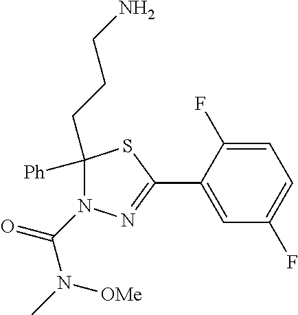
N1(C(N(C)[OMe])=O)N=C(C2=CC(F)=CC=C2F)SC1([Ph])CCCN
